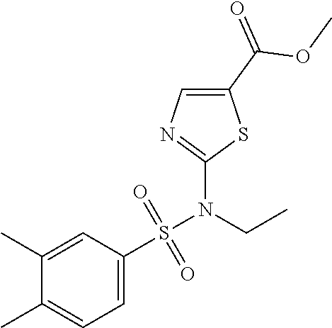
C1(C(OC)=O)=CN=C(N(CC)S(C2=CC=C(C)C(C)=C2)(=O)=O)S1
